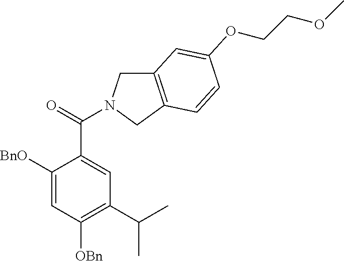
C1([BnO])=CC([OBn])=C(C(C)C)C=C1C(=O)N1CC2=C(C1)C=CC(OCCOC)=C2
